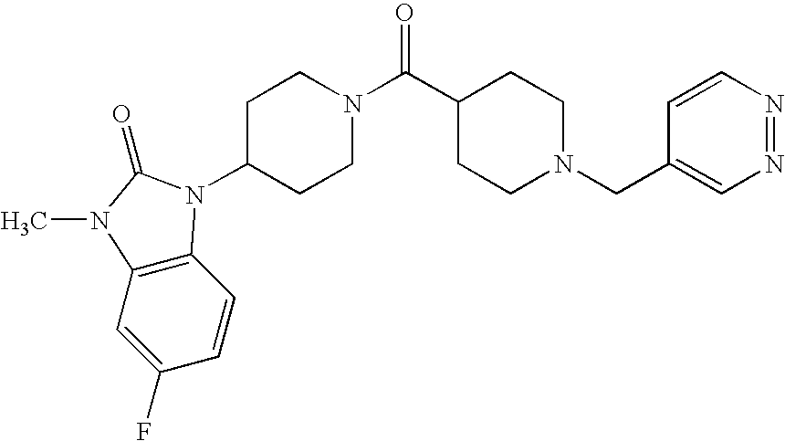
C1=CC2=C(C=C1F)N(C)C(=O)N2C1CCN(C(C2CCN(CC3=CN=NC=C3)CC2)=O)CC1
